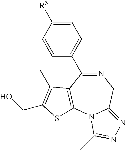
N1=C(C2=CC=C([R3])C=C2)C2=C(N3C(=NN=C3C)C1)SC(CO)=C2C
